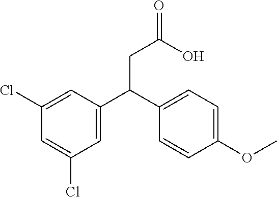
C1(Cl)=CC(C(C2=CC=C(OC)C=C2)CC(=O)O)=CC(Cl)=C1
